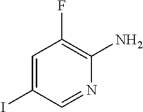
C1=C(I)C=NC(N)=C1F
